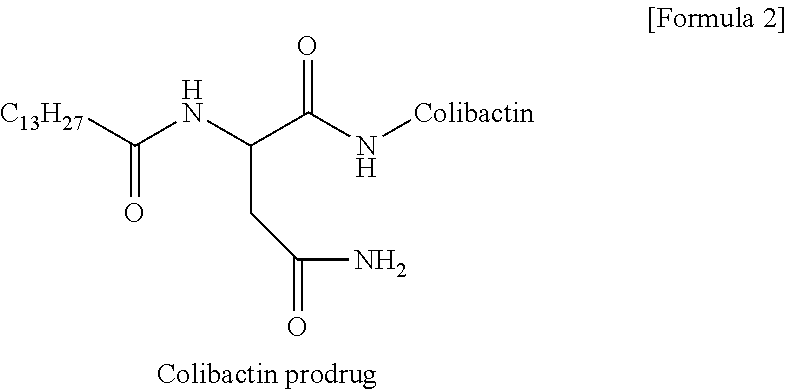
[C13H27]C(NC(CC(N)=O)C(=O)N[Colibactin])=O
